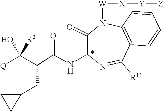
C1(=O)N([W][X][Y][Z])C2=C(C([R11])=NC1NC(=O)C(C([Q])(O)[R2])CC1CC1)C=CC=C2
